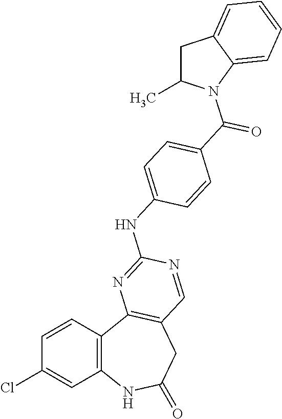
C1=CC2=C(C=C1Cl)NC(=O)CC1=C2N=C(NC2=CC=C(C(=O)N3C(C)CC4=CC=CC=C34)C=C2)N=C1
